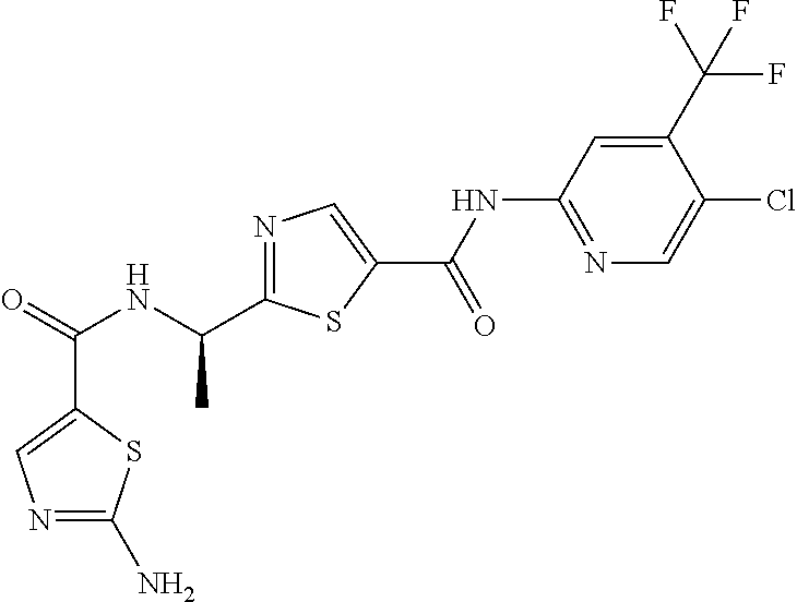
C(=O)(NC(C)C1=NC=C(C(NC2=NC=C(Cl)C(C(F)(F)F)=C2)=O)S1)C1=CN=C(N)S1
